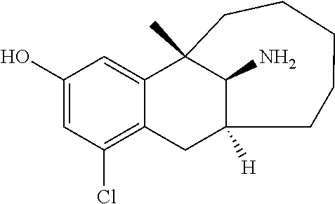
C1(O)=CC(Cl)=C2C(=C1)C1(C)C(N)C([H])(C2)CCCCC1
